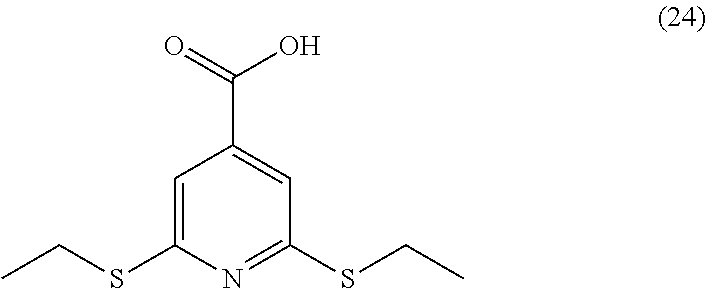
C1=C(SCC)N=C(SCC)C=C1C(O)=O
